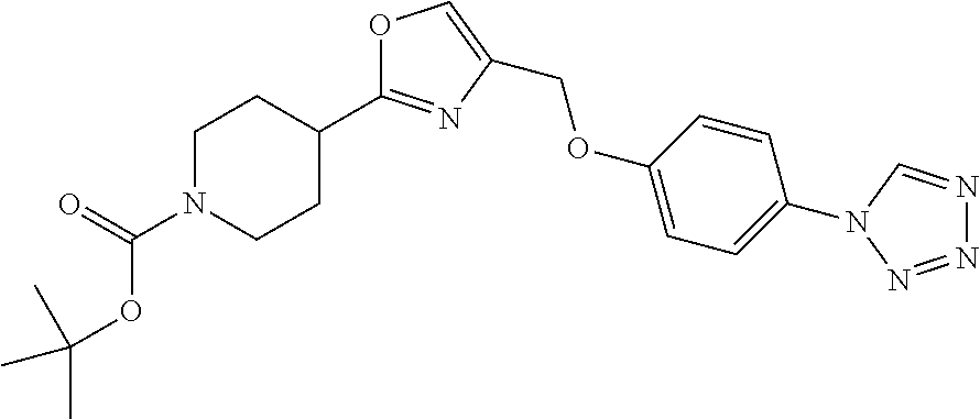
O1C(C2CCN(C(OC(C)(C)C)=O)CC2)=NC(COC2=CC=C(N3C=NN=N3)C=C2)=C1
